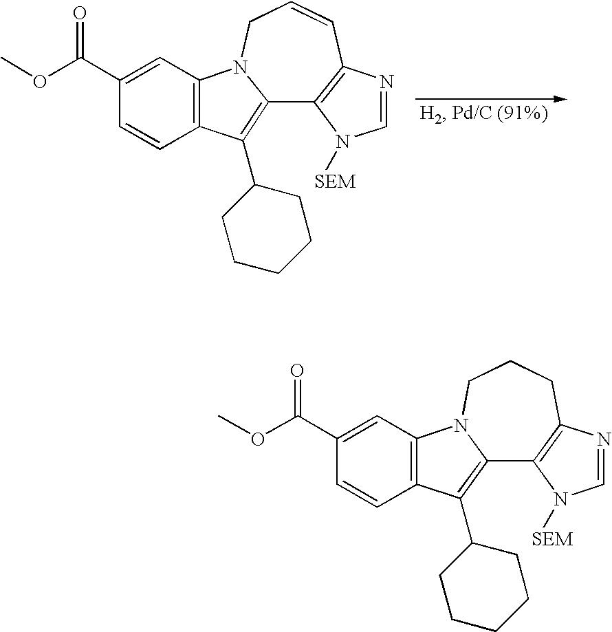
C1=NC2=C(N1[SEM])C1=C(C3CCCCC3)C3=C(C=C(C(OC)=O)C=C3)N1CC=C2.C1=NC2=C(N1[SEM])C1=C(C3CCCCC3)C3=C(N1CCC2)C=C(C(OC)=O)C=C3
